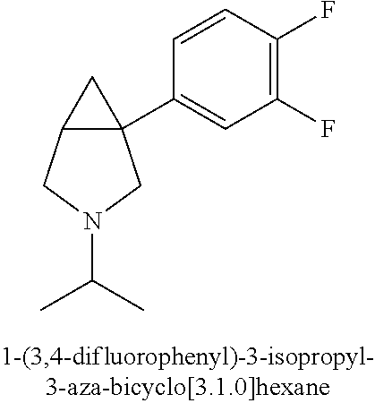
C12C(C3=CC(F)=C(F)C=C3)(C1)CN(C(C)C)C2
